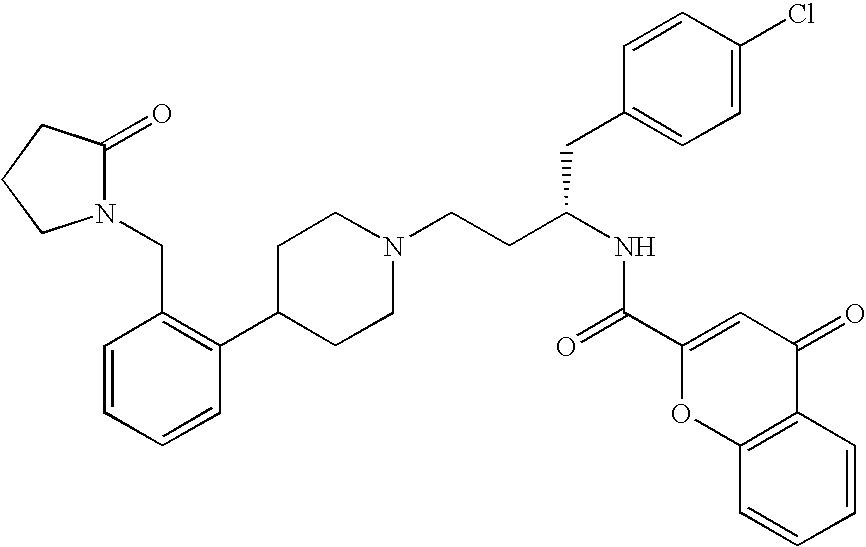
C1(C2=C(CN3C(=O)CCC3)C=CC=C2)CCN(CCC(CC2=CC=C(Cl)C=C2)NC(=O)C2=CC(=O)C3=C(O2)C=CC=C3)CC1
